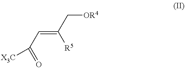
C(=C(C[OR4])[R5])C([X3C])=O
